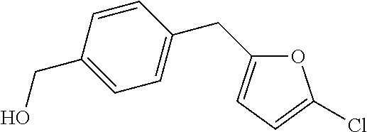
C1=CC(CO)=CC=C1CC1=CC=C(Cl)O1
